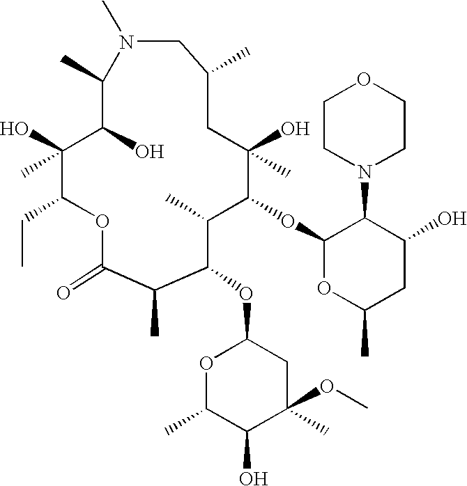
O1C(=O)C(C)C(OC2OC(C)C(O)C(OC)(C)C2)C(C)C(OC2OC(C)CC(O)C2N2CCOCC2)C(O)(C)CC(C)CN(C)C(C)C(O)C(O)(C)C1CC
